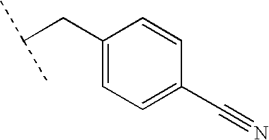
C1(CC(C)C)=CC=C(C#N)C=C1
